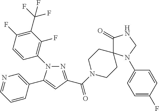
N1=C(C(=O)N2CCC3(CC2)C(=O)NCN3C2=CC=C(F)C=C2)C=C(C2=CN=CC=C2)N1C1=C(F)C(C(F)(F)F)=C(F)C=C1
